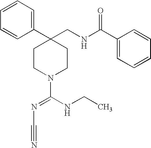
C1(C2(CNC(C3=CC=CC=C3)=O)CCN(C(NCC)=NC#N)CC2)=CC=CC=C1
